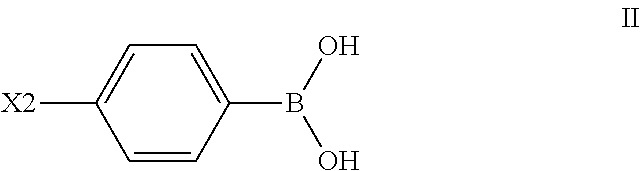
B(O)(O)C1=CC=C([X2])C=C1
